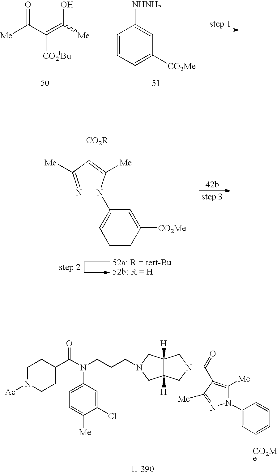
C1(N2C([Me])=C(C(=O)N3CC4([H])C([H])(C3)CN(CCCN(C(C3CCN([Ac])CC3)=O)C3=CC=C([Me])C(Cl)=C3)C4)C([Me])=N2)=CC([CO2Me])=CC=C1.[Me]C(C(=C([Me])O)[CO2tBu])=O.C1=CC=C([CO2Me])C=C1[NHNH2].C1=CC([CO2Me])=CC(N2N=C([Me])C([CO2R])=C2[Me])=C1
